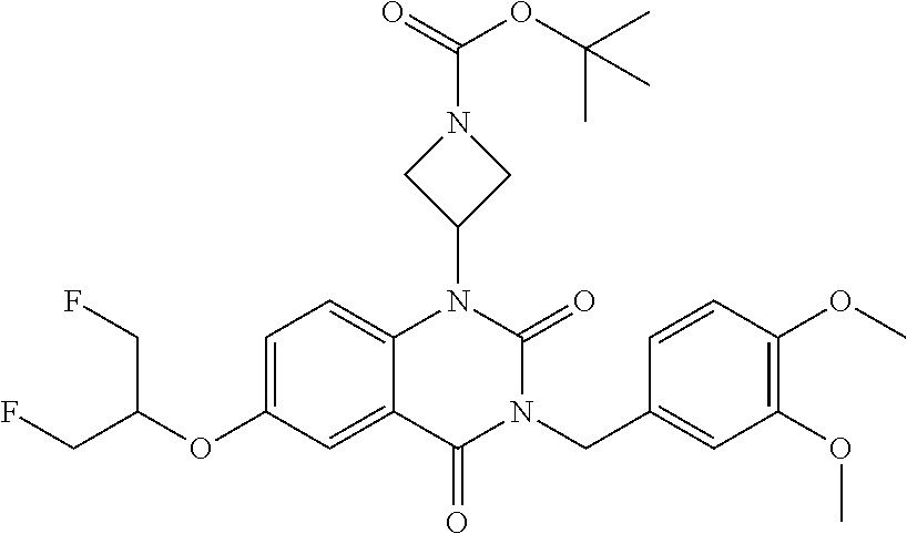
C1=C(OC(CF)CF)C=C2C(=C1)N(C1CN(C(=O)OC(C)(C)C)C1)C(=O)N(CC1=CC(OC)=C(OC)C=C1)C2=O
